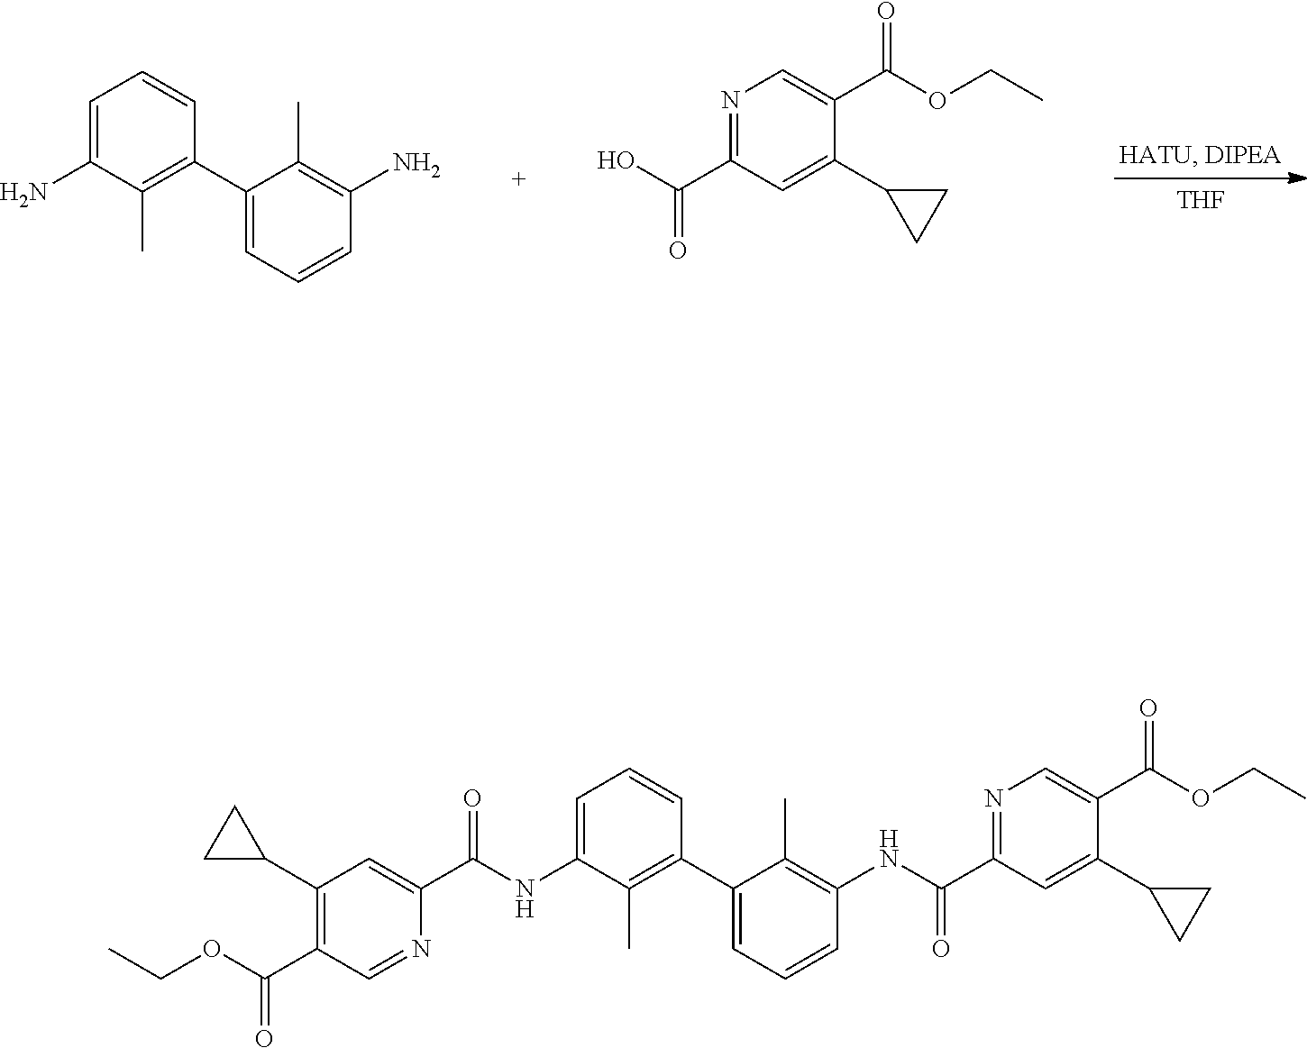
[THF].C1=CC(C2=CC=CC(N)=C2C)=C(C)C(N)=C1.C1(C(=O)O)=NC=C(C(=O)OCC)C(C2CC2)=C1.C1(C(OCC)=O)=C(C2CC2)C=C(C(=O)NC2=CC=CC(C3=CC=CC(NC(C4=NC=C(C(OCC)=O)C(C5CC5)=C4)=O)=C3C)=C2C)N=C1
